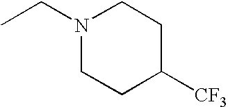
CCN1CCC([CF3])CC1
